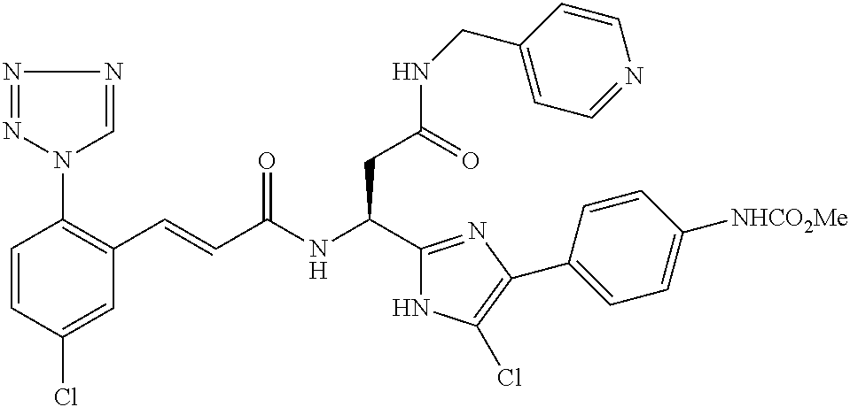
C1=CC(Cl)=CC(C=CC(NC(C2=NC(C3=CC=C([NHCO2Me])C=C3)=C(Cl)N2)CC(NCC2=CC=NC=C2)=O)=O)=C1N1N=NN=C1
